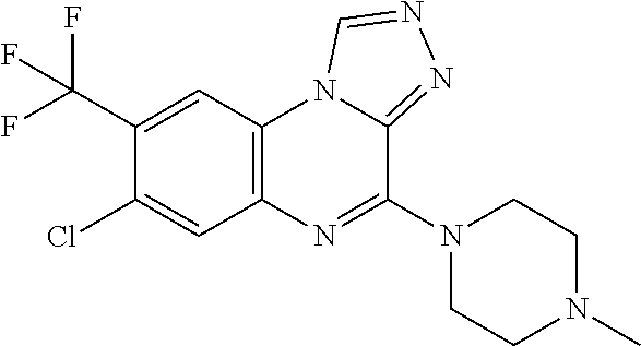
C1(C(F)(F)F)=CC2=C(C=C1Cl)N=C(N1CCN(C)CC1)C1=NN=CN21
